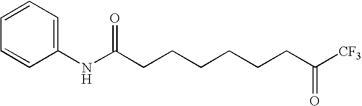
C(CCCCCC(=O)[CF3])C(NC1=CC=CC=C1)=O
